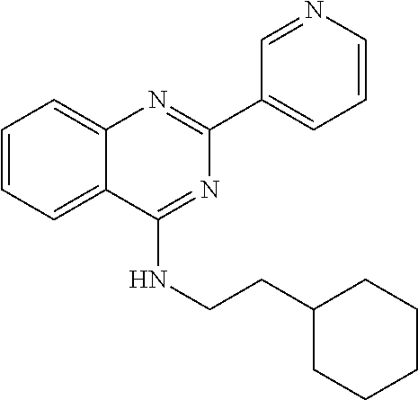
C1(C2=CC=CN=C2)=NC2=CC=CC=C2C(NCCC2CCCCC2)=N1
